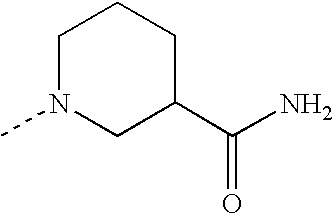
C1N(C)CC(C(N)=O)CC1
